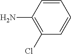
C1=CC(N)=C(Cl)C=C1
